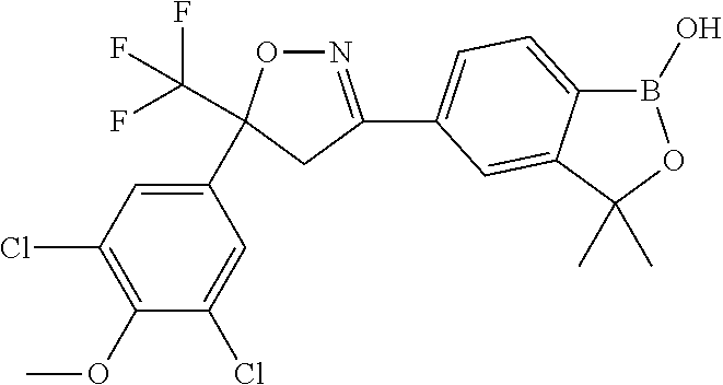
N1=C(C2=CC=C3B(O)OC(C)(C)C3=C2)CC(C2=CC(Cl)=C(OC)C(Cl)=C2)(C(F)(F)F)O1
